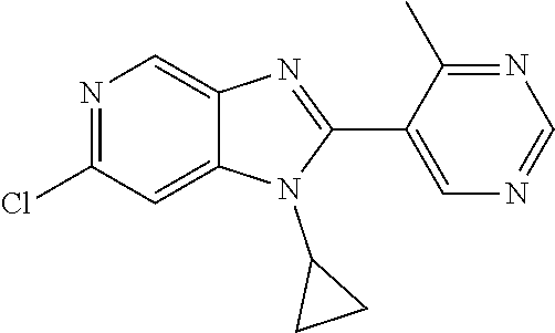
N1=C(Cl)C=C2C(=C1)N=C(C1=CN=CN=C1C)N2C1CC1
